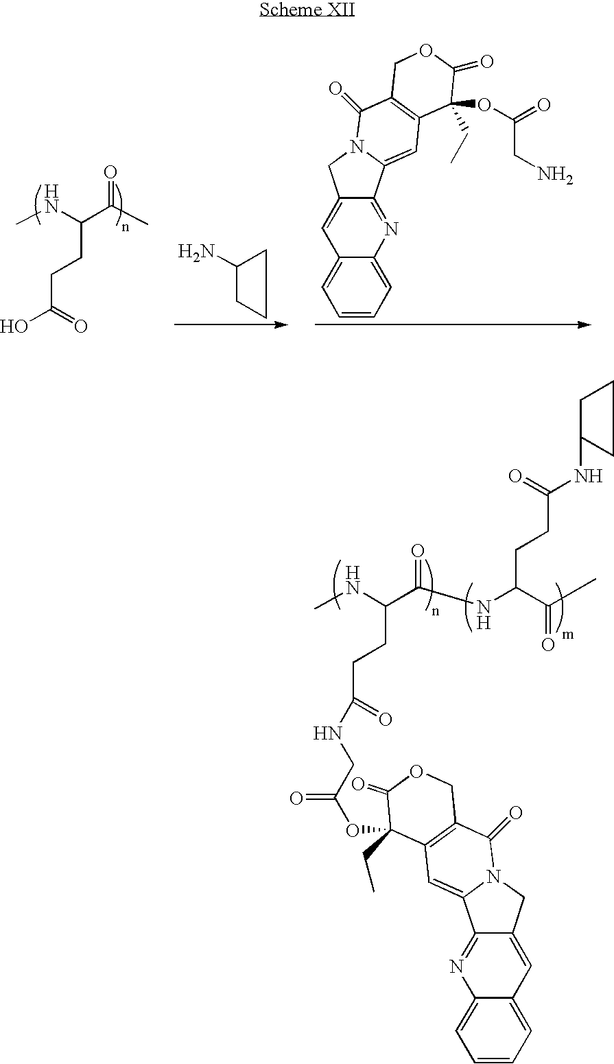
C(CCC(NC)C(C)=O)(=O)O.C1(N)CCC1.C1=CC=C2C(=C1)C=C1C(=N2)C2=CC3=C(C(=O)N2C1)COC(=O)C3(OC(=O)CN)CC.C(C(NCC(=O)OC1(CC)C2=C(C(=O)N3CC4=CC5=CC=CC=C5N=C4C3=C2)COC1=O)=O)CC(NC)C(=O)NC(C(C)=O)CCC(=O)NC1CCC1
